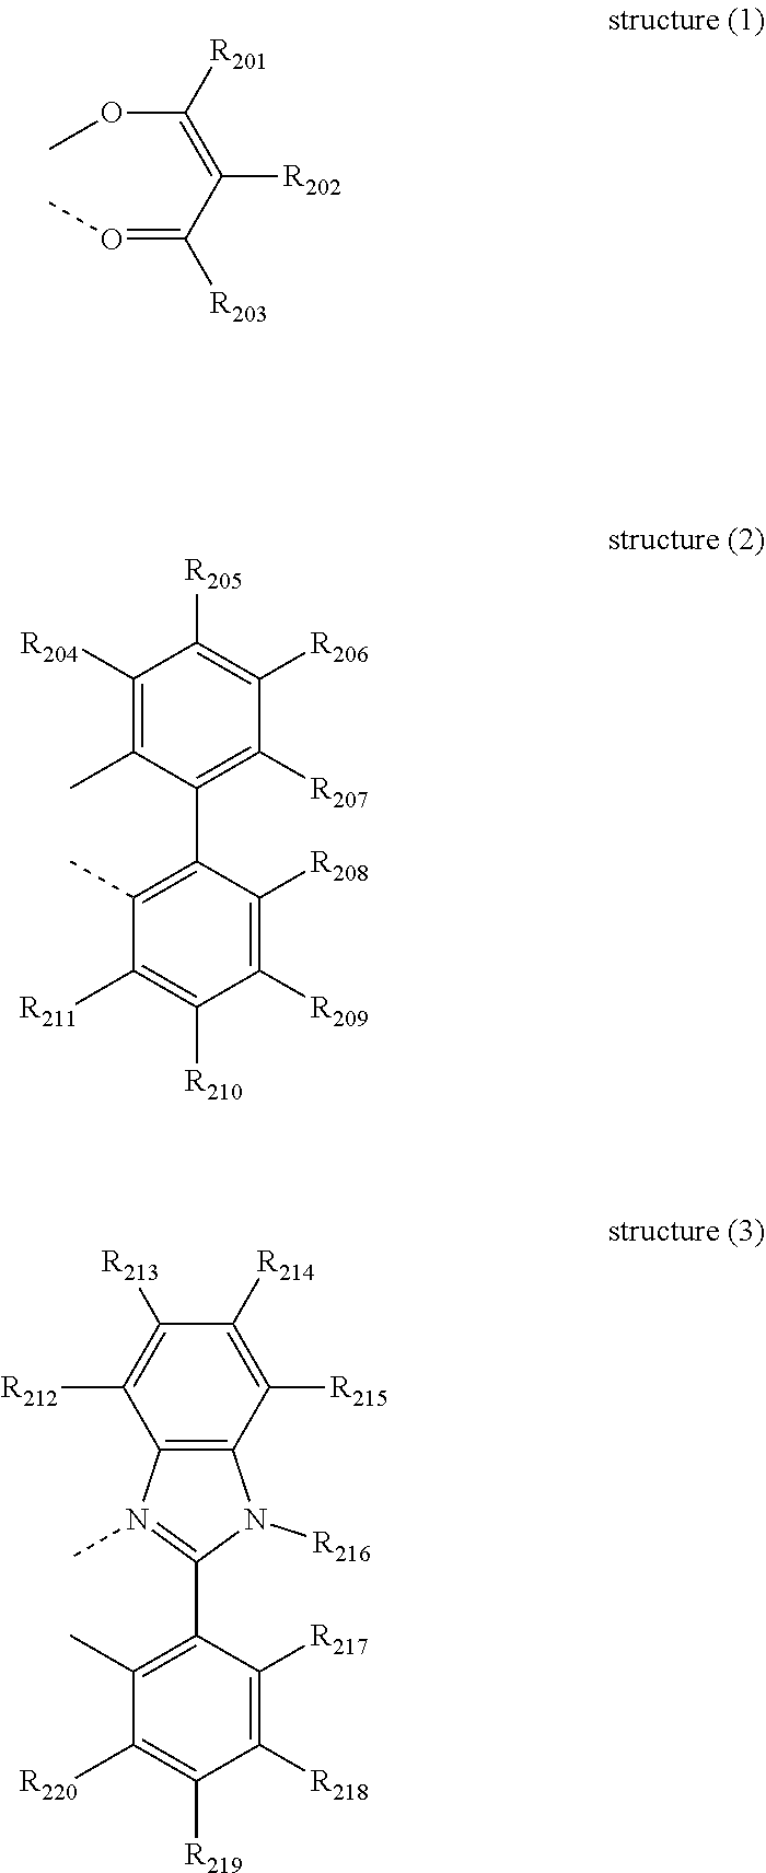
O(=C(C(=C(OC)[R201])[R202])[R203])C.C1([R204])=C(C)C(C2=C(C)C([R211])=C([R210])C([R209])=C2[R208])=C([R207])C([R206])=C1[R205].C1(C2=C(C)C([R220])=C([R219])C([R218])=C2[R217])=N(C)C2=C(N1[R216])C([R215])=C([R214])C([R213])=C2[R212]
